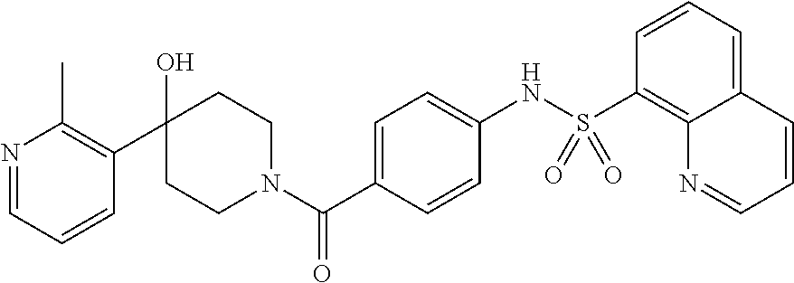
N1=CC=CC(C2(O)CCN(C(C3=CC=C(NS(C4=C5C(=CC=C4)C=CC=N5)(=O)=O)C=C3)=O)CC2)=C1C
